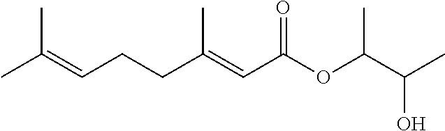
CC(=CCCC(=CC(OC(C(C)O)C)=O)C)C
